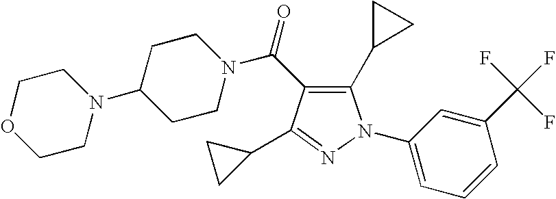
C(=O)(N1CCC(N2CCOCC2)CC1)C1=C(C2CC2)N(C2=CC=CC(C(F)(F)F)=C2)N=C1C1CC1
